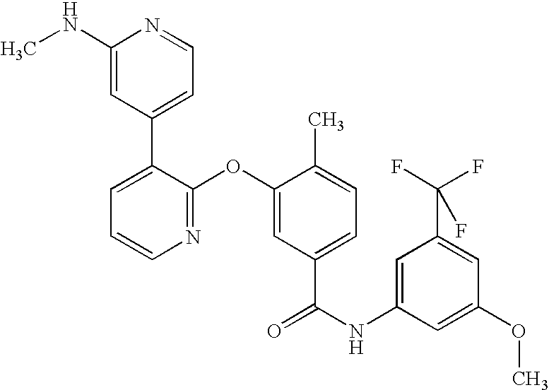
N1=C(OC2=CC(C(NC3=CC(C(F)(F)F)=CC(OC)=C3)=O)=CC=C2C)C(C2=CC=NC(NC)=C2)=CC=C1
